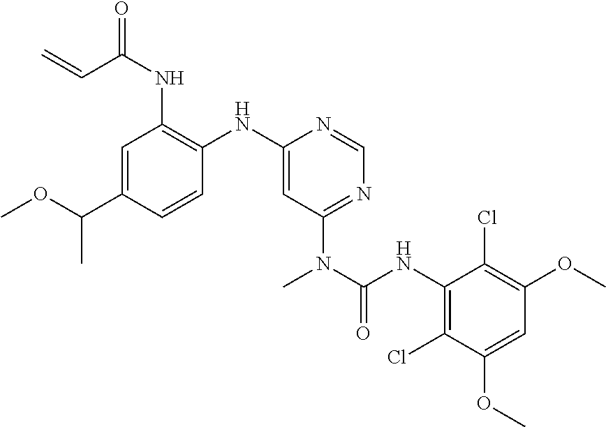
C1=C(C(OC)C)C=CC(NC2=CC(N(C(NC3=C(Cl)C(OC)=CC(OC)=C3Cl)=O)C)=NC=N2)=C1NC(C=C)=O
